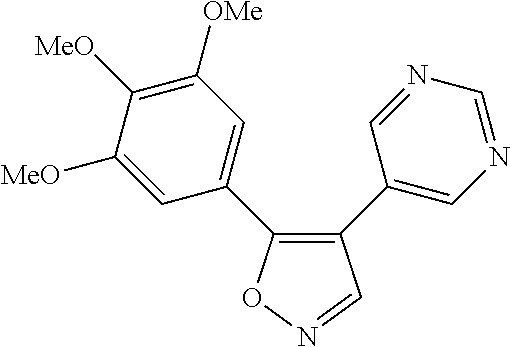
C1(C2=CN=CN=C2)=C(C2=CC([OMe])=C([MeO])C([MeO])=C2)ON=C1
